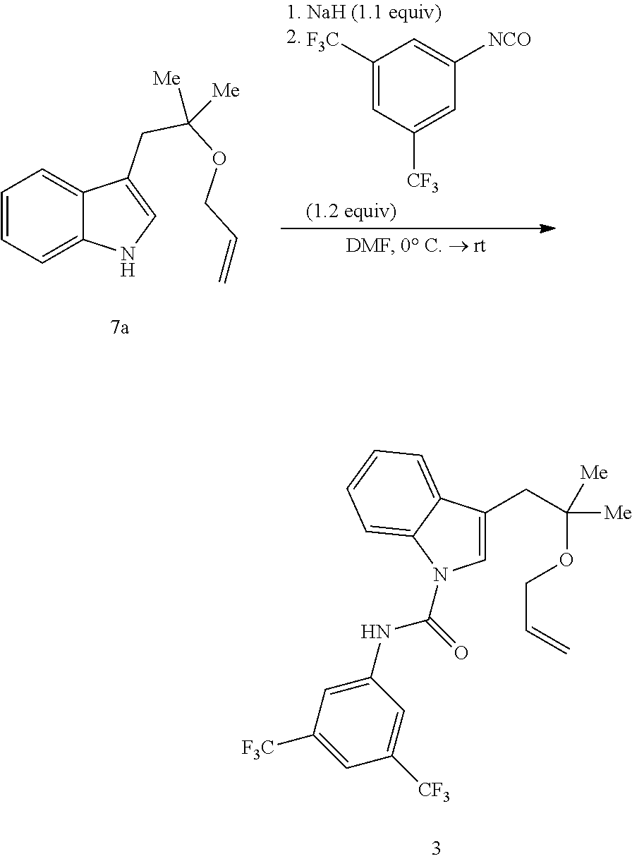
C1=C(CC(OCC=C)([Me])[Me])C2=CC=CC=C2N1C(NC1=CC([F3C])=CC([CF3])=C1)=O.C1([F3C])=CC([CF3])=CC([NCO])=C1.C1=C2C(=CC=C1)C(CC(OCC=C)([Me])[Me])=CN2
